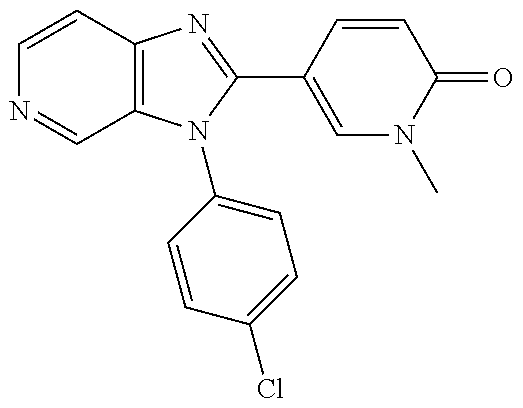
C12=C(N(C3=CC=C(Cl)C=C3)C(C3=CN(C)C(=O)C=C3)=N1)C=NC=C2
